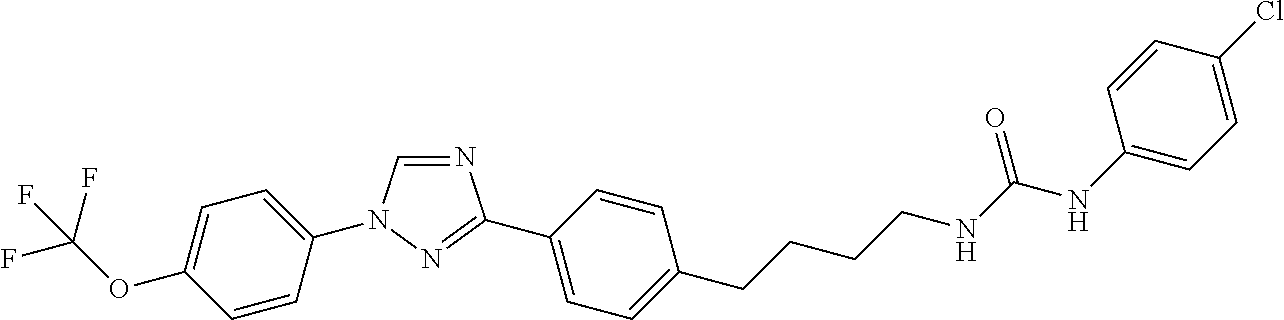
N1=CN(C2=CC=C(OC(F)(F)F)C=C2)N=C1C1=CC=C(CCCCNC(=O)NC2=CC=C(Cl)C=C2)C=C1
